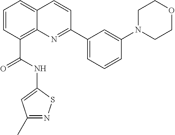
C1=CC(C(NC2=CC(C)=NS2)=O)=C2C(=C1)C=CC(C1=CC=CC(N3CCOCC3)=C1)=N2
